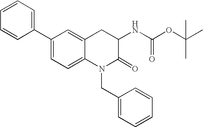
C1(C2=CC=CC=C2)=CC=C2C(=C1)CC(NC(OC(C)(C)C)=O)C(=O)N2CC1=CC=CC=C1
